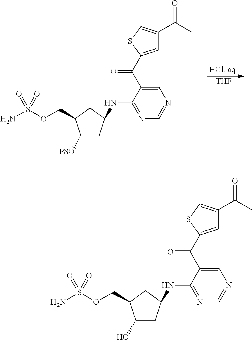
[THF].[HCl. aq].C1([TIPSO])CC(NC2=NC=NC=C2C(=O)C2=CC(C(C)=O)=CS2)CC1COS(N)(=O)=O.C1(O)CC(NC2=NC=NC=C2C(=O)C2=CC(C(C)=O)=CS2)CC1COS(N)(=O)=O
